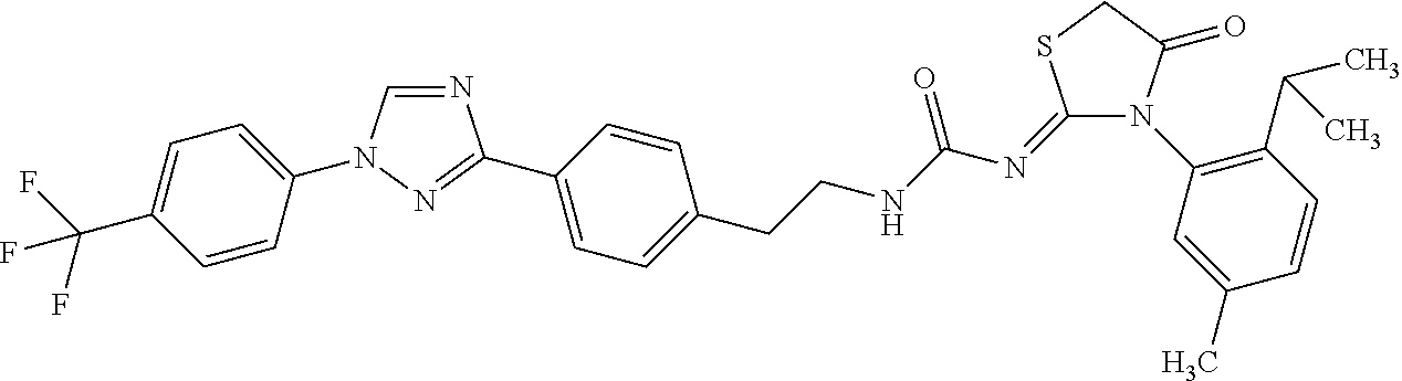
N1=CN(C2=CC=C(C(F)(F)F)C=C2)N=C1C1=CC=C(CCNC(N=C2N(C3=C(C(C)C)C=CC(C)=C3)C(=O)CS2)=O)C=C1
